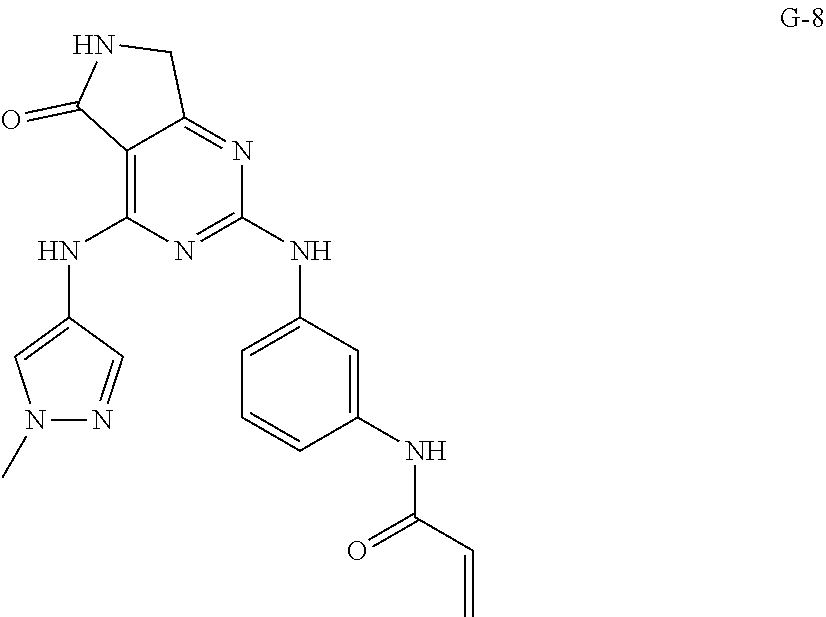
C1=CC(NC(C=C)=O)=CC(NC2=NC(NC3=CN(C)N=C3)=C3C(=N2)CNC3=O)=C1
